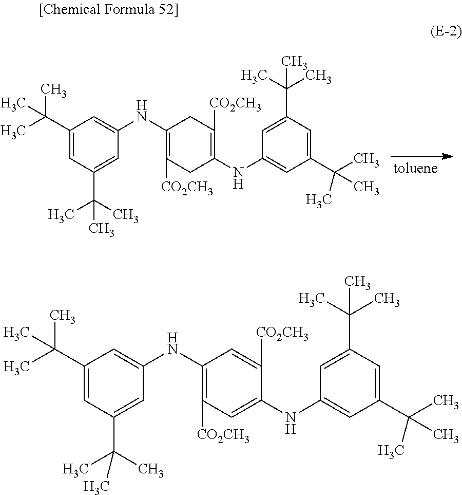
C1(C(C)(C)C)=CC(C(C)(C)C)=CC(NC2=C([CO2CH3])CC(NC3=CC(C(C)(C)C)=CC(C(C)(C)C)=C3)=C([CO2CH3])C2)=C1.C1(C(C)(C)C)=CC(C(C)(C)C)=CC(NC2=C([CO2CH3])C=C(NC3=CC(C(C)(C)C)=CC(C(C)(C)C)=C3)C([CO2CH3])=C2)=C1
